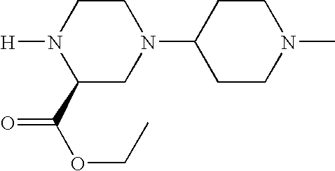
C1CN([H])C(C(OCC)=O)CN1C1CCN(C)CC1
